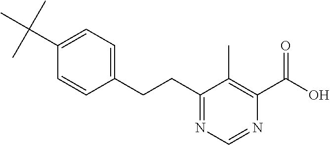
C(CC1=NC=NC(C(=O)O)=C1C)C1=CC=C(C(C)(C)C)C=C1
